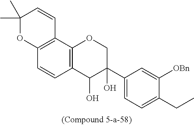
C12=C(C3=C(C=C1)C(O)C(C1=CC=C(CC)C([OBn])=C1)(O)CO3)C=CC(C)(C)O2
